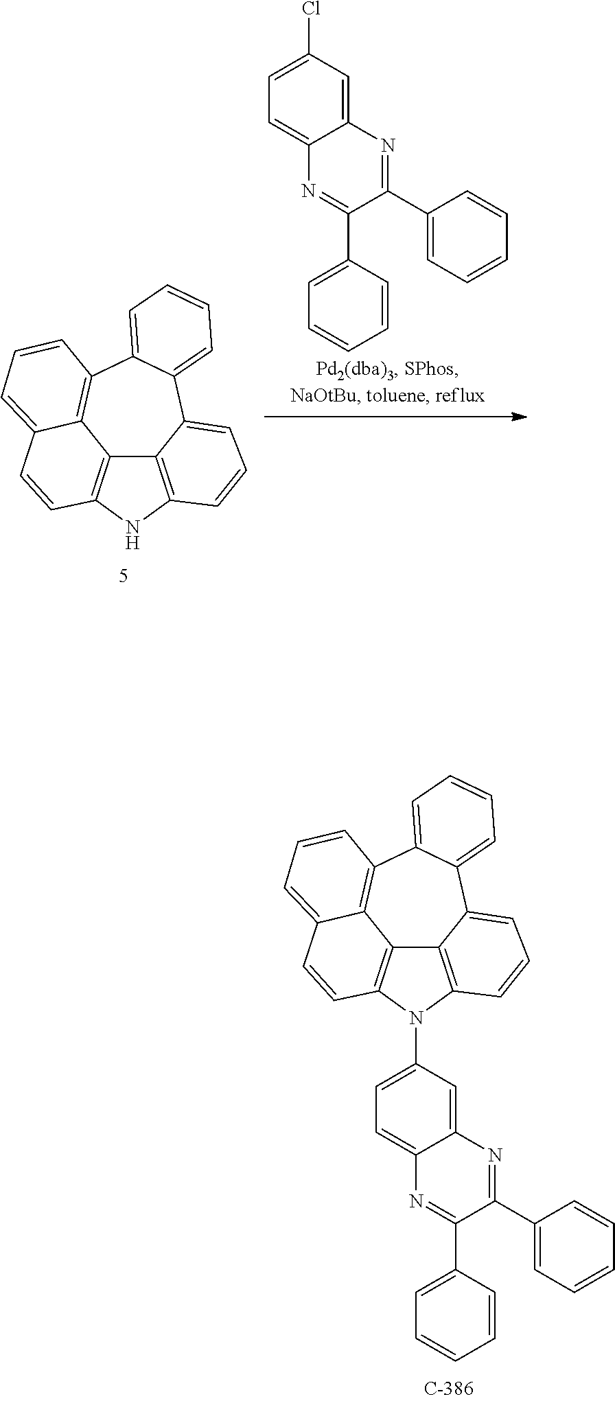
C12=C3NC4=C1C(=CC=C4)C1=CC=CC=C1C1=C2C(=CC=C1)C=C3.C12=CC(Cl)=CC=C1N=C(C1=CC=CC=C1)C(C1=CC=CC=C1)=N2.C12=C3N(C4=CC=C5C(=C4)N=C(C4=CC=CC=C4)C(C4=CC=CC=C4)=N5)C4=C1C(=CC=C4)C1=CC=CC=C1C1=C2C(=CC=C1)C=C3
